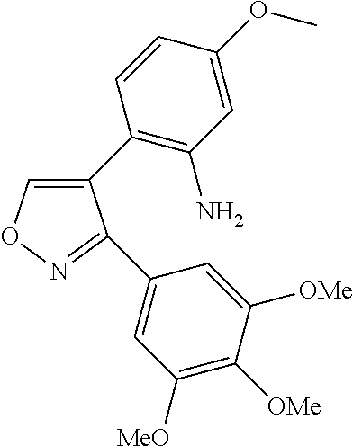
C1(C2=C(N)C=C(OC)C=C2)=CON=C1C1=CC([MeO])=C([OMe])C([OMe])=C1
